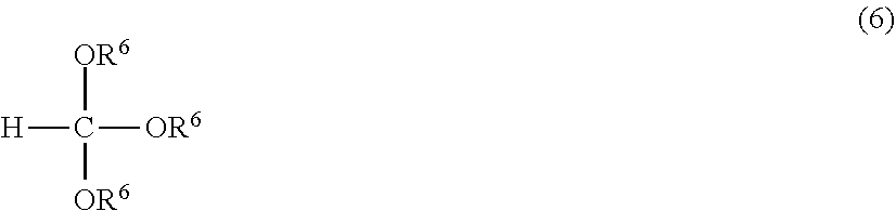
[OR6]C([OR6])([H])[OR6]
